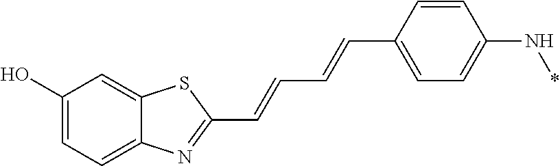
C1(O)=CC=C2C(=C1)SC(C=CC=CC1=CC=C(N*)C=C1)=N2
